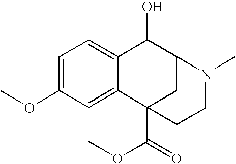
C1=C(OC)C=C2C(=C1)C(O)C1CC2(C(OC)=O)CCN1C
